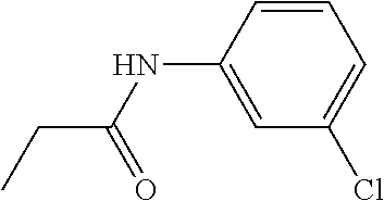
C(C(NC1=CC(Cl)=CC=C1)=O)C
